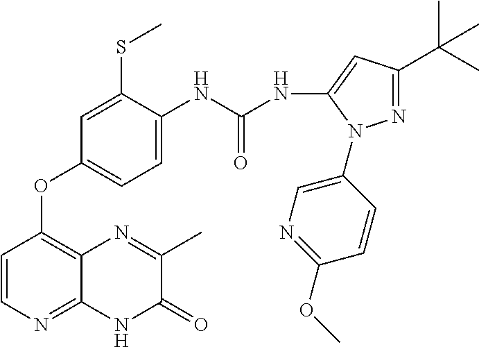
C1=C(SC)C(NC(NC2=CC(C(C)(C)C)=NN2C2=CN=C(OC)C=C2)=O)=CC=C1OC1=C2C(=NC=C1)NC(=O)C(C)=N2
